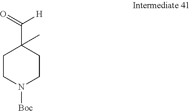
C1CN([Boc])CCC1(C)C(=O)[H]
